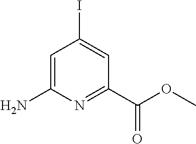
C1=C(N)N=C(C(OC)=O)C=C1I
